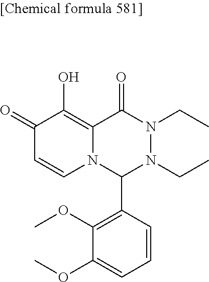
C1(=O)C=CN2C(=C1O)C(=O)N(CC)N(CC)C2C1=C(OC)C(OC)=CC=C1
